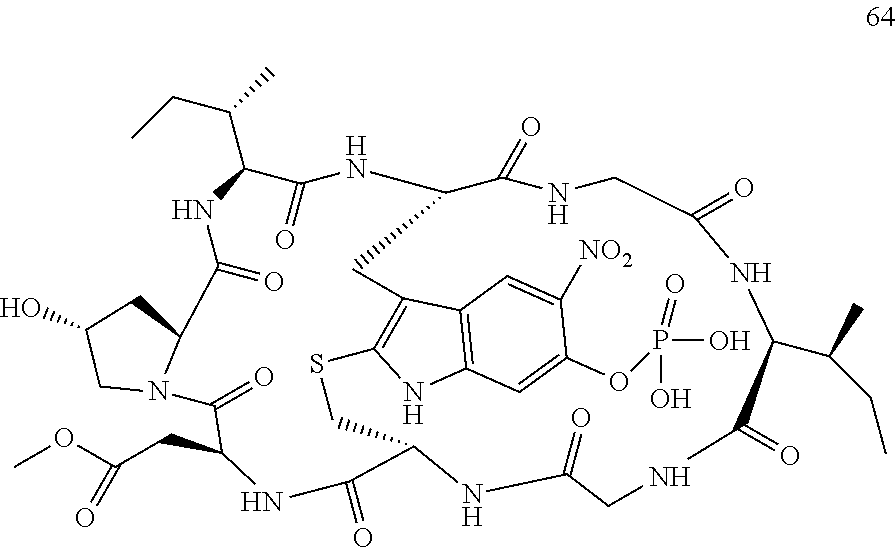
C1N2C(CC1O)C(=O)NC(C(C)CC)C(=O)NC1C(=O)NCC(=O)NC(C(CC)C)C(=O)NCC(=O)NC(CSC3=C(C1)C1=C(N3)C=C(OP(O)(=O)O)C([NO2])=C1)C(=O)NC(CC(OC)=O)C2=O
